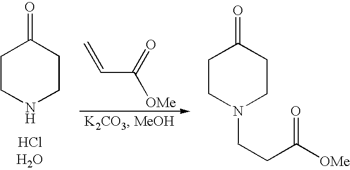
C1CNCCC1=O.C(C(=O)[OMe])=C.C1CN(CCC(=O)[OMe])CCC1=O
